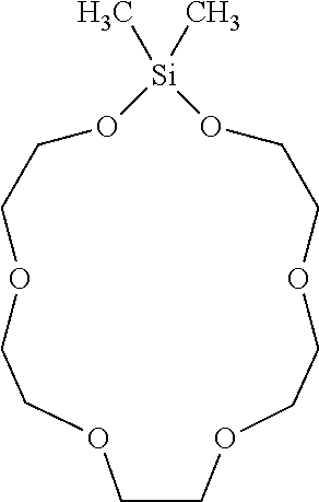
O1[Si](C)(C)OCCOCCOCCOCCOCC1
